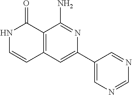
C1(N)=NC(C2=CN=CN=C2)=CC2=C1C(=O)NC=C2
